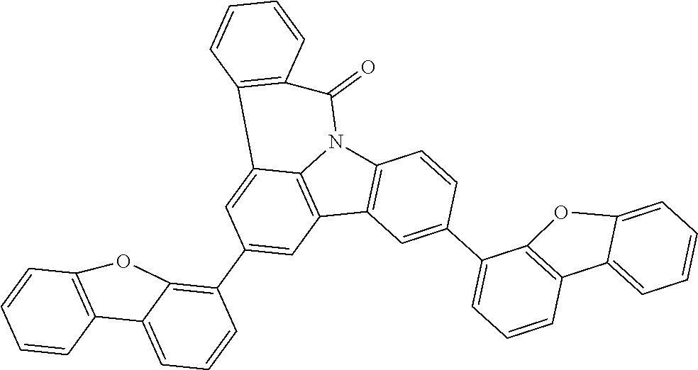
C12=C(C3=C4N1C(=O)C1=C(C4=CC(C4=C5C(=CC=C4)C4=C(C=CC=C4)O5)=C3)C=CC=C1)C=C(C1=CC=CC3=C1OC1=CC=CC=C31)C=C2
